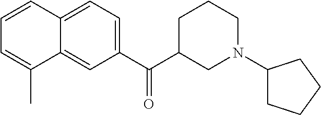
C1=CC2=CC=C(C(C3CN(C4CCCC4)CCC3)=O)C=C2C(C)=C1
